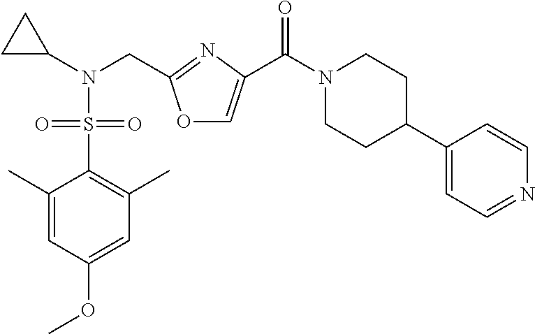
C1(C)=CC(OC)=CC(C)=C1S(N(C1CC1)CC1=NC(C(N2CCC(C3=CC=NC=C3)CC2)=O)=CO1)(=O)=O
